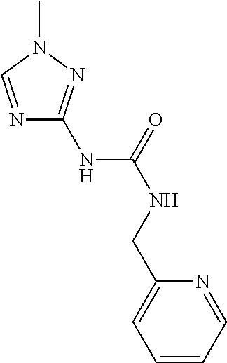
N1=CN(C)N=C1NC(NCC1=CC=CC=N1)=O
